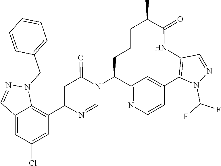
C1=NC(C2=C3C(=CC(Cl)=C2)C=NN3CC2=CC=CC=C2)=CC(=O)N1C1C2=NC=CC(=C2)C2=C(C=NN2C(F)F)NC(=O)C(C)CCC1
